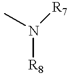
CN([R8])[R7]
